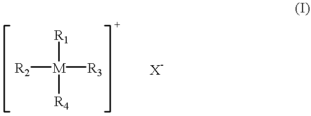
[M]([R1])([R2])([R3])[R4]
